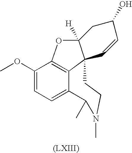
C1(OC)=CC=C2C3=C1OC1([H])C3(CCN(C)C2C)C=CC(O)C1
